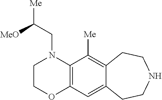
C1COC2=C(N1CC([Me])[MeO])C([Me])=C1C(=C2)CCNCC1
